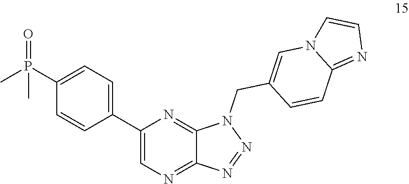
C1(C2=CC=C(P(C)(=O)C)C=C2)=CN=C2C(=N1)N(CC1=CN3C(=NC=C3)C=C1)N=N2
